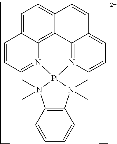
C1=C2C3=C4C(=C1)C=CC1=CC=CN(=C41)[Pt]1(N3=CC=C2)N(C)(C)C2=C(N1(C)C)C=CC=C2
